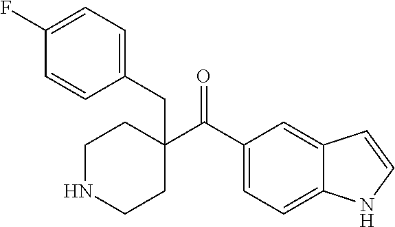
C(=O)(C1(CC2=CC=C(F)C=C2)CCNCC1)C1=CC=C2C(=C1)C=CN2
